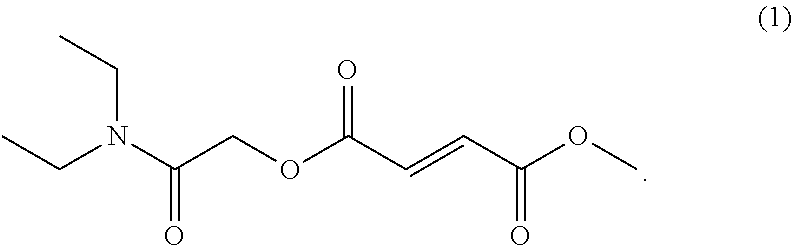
O(C(C=CC(OC)=O)=O)CC(N(CC)CC)=O
